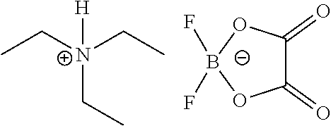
CC[N+](CC)(CC)[H].C1(=O)C(=O)O[B-](F)(F)O1
